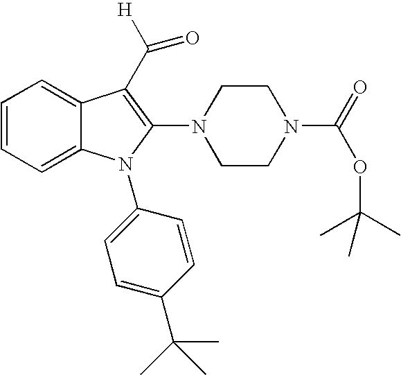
C1=CC=C2C(=C1)C(C([H])=O)=C(N1CCN(C(=O)OC(C)(C)C)CC1)N2C1=CC=C(C(C)(C)C)C=C1
